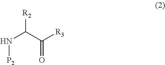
[R2]C(C(=O)[R3])N[P2]
